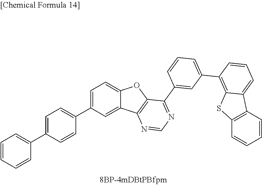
C1=C(C2=CC=CC=C2)C=CC(C2=CC=C3C(=C2)C2=C(O3)C(C3=CC(C4=C5C(=CC=C4)C4=C(S5)C=CC=C4)=CC=C3)=NC=N2)=C1
